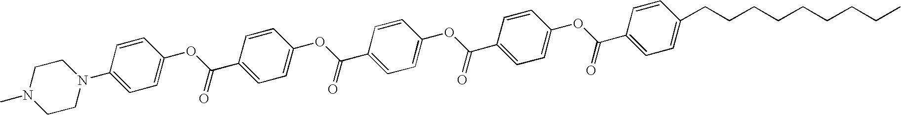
C1CN(C2=CC=C(OC(C3=CC=C(OC(C4=CC=C(OC(C5=CC=C(OC(C6=CC=C(CCCCCCCCC)C=C6)=O)C=C5)=O)C=C4)=O)C=C3)=O)C=C2)CCN1C
